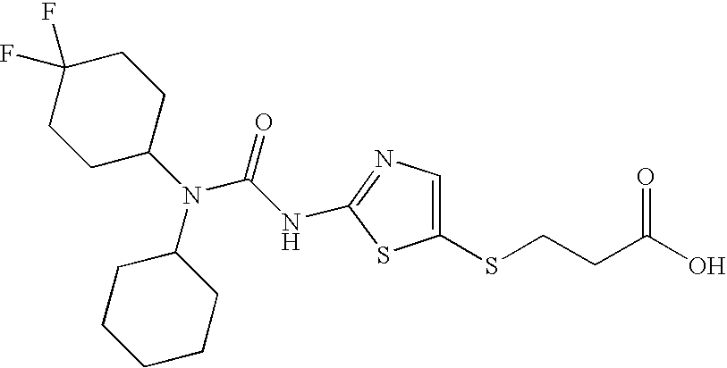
C1(SCCC(O)=O)=CN=C(NC(N(C2CCC(F)(F)CC2)C2CCCCC2)=O)S1
